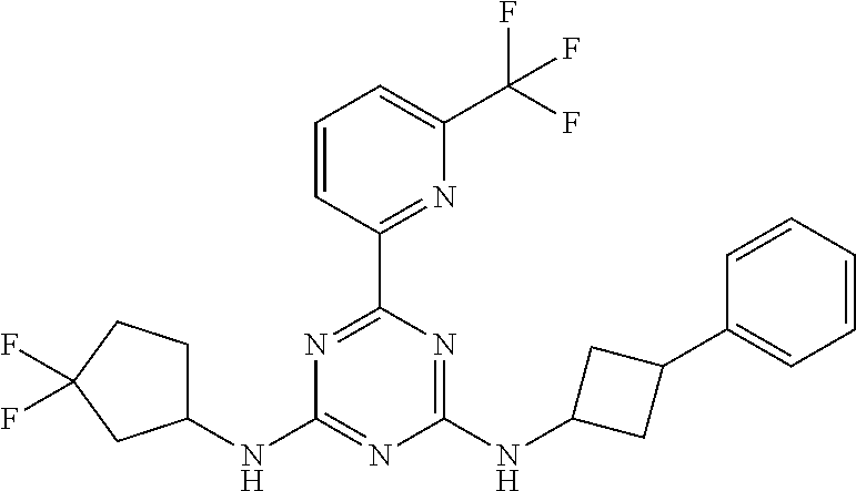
N1=C(C2=NC(C(F)(F)F)=CC=C2)N=C(NC2CC(C3=CC=CC=C3)C2)N=C1NC1CCC(F)(F)C1
